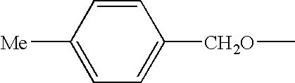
C1=CC([Me])=CC=C1[CH2O]C
